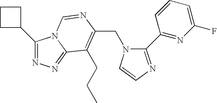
C(N1C(C2=NC(F)=CC=C2)=NC=C1)C1=C(CCC)C2=NN=C(C3CCC3)N2C=N1
